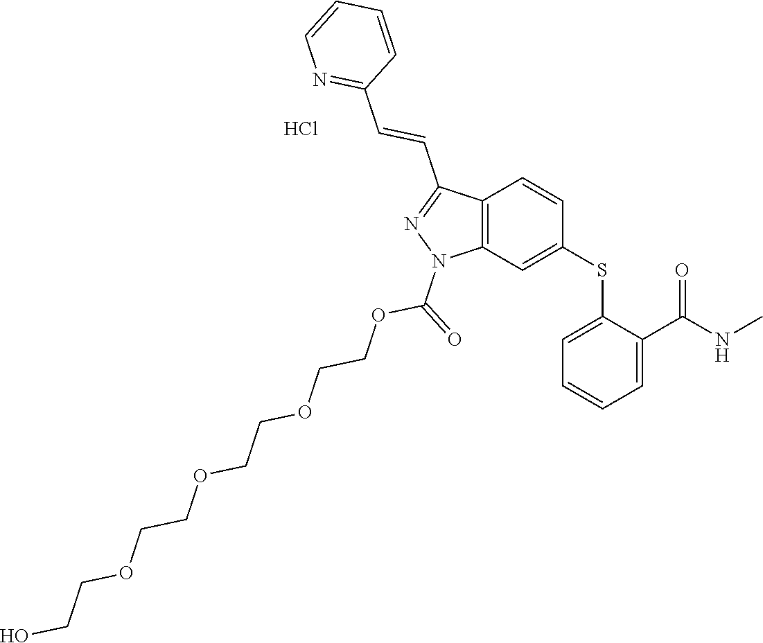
C1(SC2=CC3=C(C=C2)C(C=CC2=NC=CC=C2)=NN3C(=O)OCCOCCOCCOCCO)=CC=CC=C1C(NC)=O.Cl
